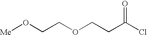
[Me]OCCOCCC(Cl)=O
